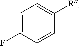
C1=C(F)C=CC([Ra])=C1
